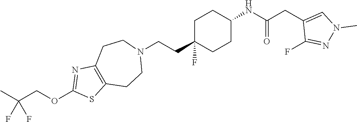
C1C(CCN2CCC3=C(CC2)SC(OCC(C)(F)F)=N3)(F)CCC(NC(CC2=CN(C)N=C2F)=O)C1
